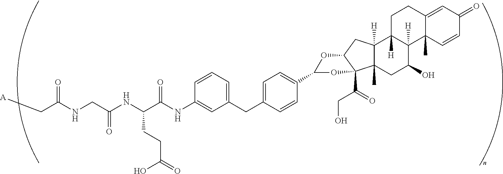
C(C(NCC(NC(C(NC1=CC(CC2=CC=C(C3OC4C(C(CO)=O)(O3)C3(C)C([H])(C4)C4([H])C([H])(C(O)C3)C3(C)C(=CC(=O)C=C3)CC4)C=C2)=CC=C1)=O)CCC(=O)O)=O)=O)[A]
